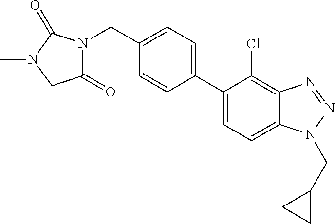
C1(CN2C(=O)CN(C)C2=O)=CC=C(C2=CC=C3C(=C2Cl)N=NN3CC2CC2)C=C1
